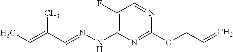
C1(F)=C(NN=CC(C)=CC)N=C(OCC=C)N=C1
